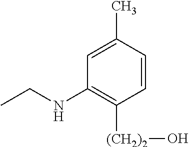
C1=CC(C)=CC(NCC)=C1[(CH2)2]O
